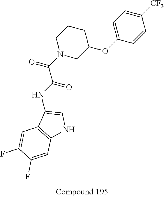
C1(NC(C(N2CC(OC3=CC=C([CF3])C=C3)CCC2)=O)=O)=CNC2=C1C=C(F)C(F)=C2
